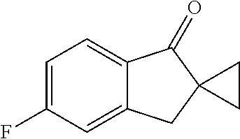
C1=C(F)C=C2C(=C1)C(=O)C1(C2)CC1
